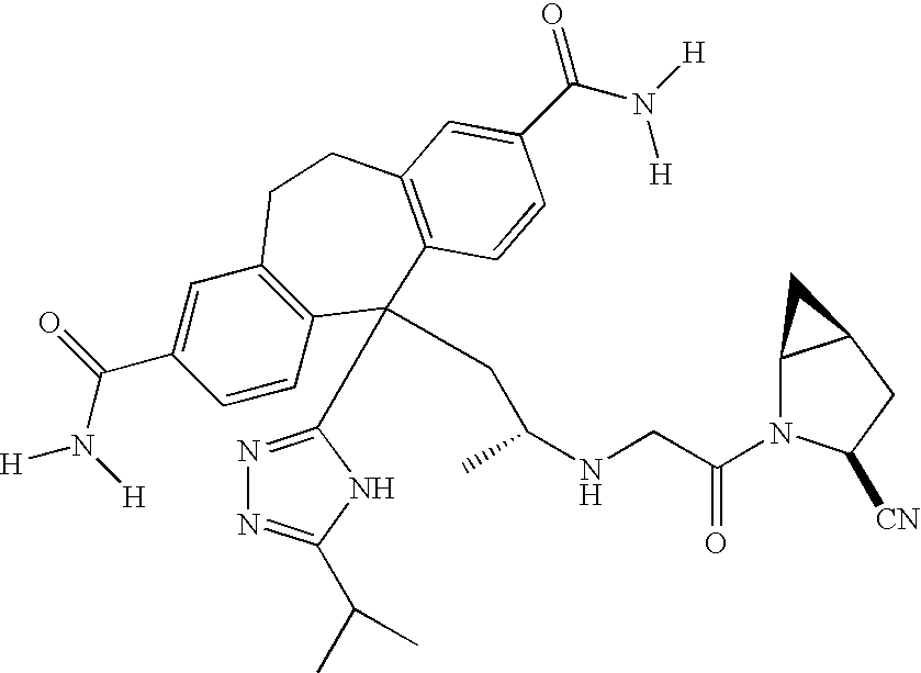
[H]N(C(C1=CC2=C(C=C1)C(C1=NN=C(C(C)C)N1)(CC(NCC(N1C3C(CC1[CN])C3)=O)C)C1=C(CC2)C=C(C(N([H])[H])=O)C=C1)=O)[H]
